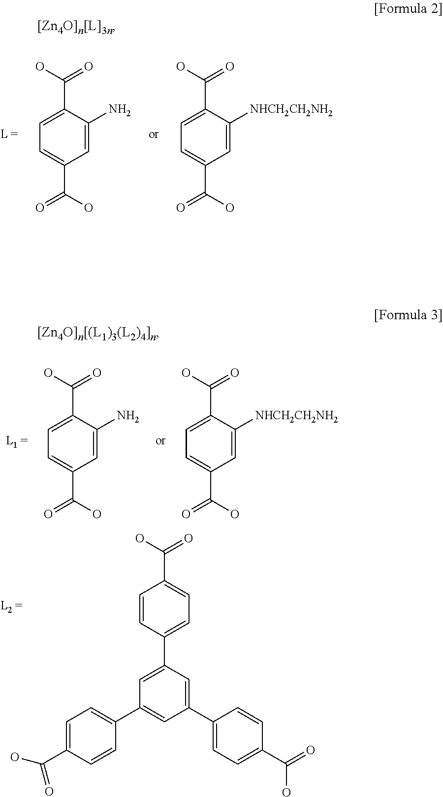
C1=C(N)C(C(O)=O)=CC=C1C(O)=O.C1=C([NHCH2CH2NH2])C(C(O)=O)=CC=C1C(O)=O.C1=C(C2=CC(C3=CC=C(C(O)=O)C=C3)=CC(C3=CC=C(C(=O)O)C=C3)=C2)C=CC(C(O)=O)=C1.C1=C(N)C(C(O)=O)=CC=C1C(O)=O.C1=C([NHCH2CH2NH2])C(C(O)=O)=CC=C1C(O)=O
